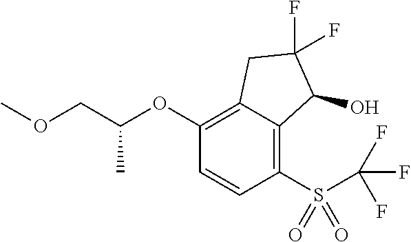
C1(OC(COC)C)=C2C(=C(S(C(F)(F)F)(=O)=O)C=C1)C(O)C(F)(F)C2
